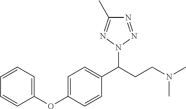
C1=C(OC2=CC=CC=C2)C=CC(C(CCN(C)C)N2N=C(C)N=N2)=C1
